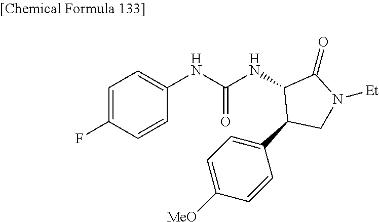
C1=C(F)C=CC(NC(NC2C(C3=CC=C([MeO])C=C3)CN([Et])C2=O)=O)=C1
